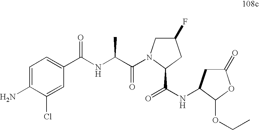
C1=C(N)C(Cl)=CC(C(NC(C(=O)N2CC(F)CC2C(NC2CC(=O)OC2OCC)=O)C)=O)=C1
